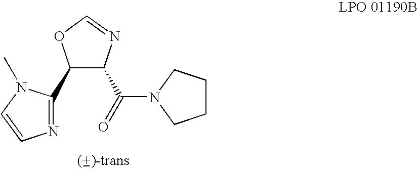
C1(C2=NC=CN2C)C(C(=O)N2CCCC2)N=CO1
